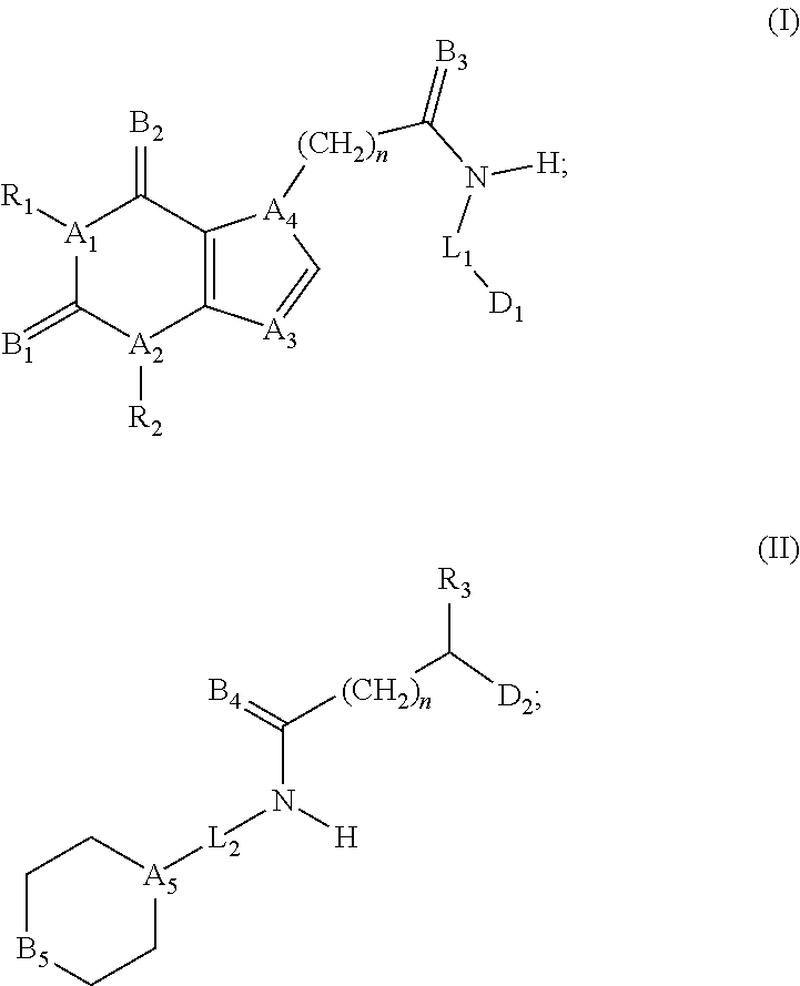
[A1]1([R1])C(=[B1])[A2]([R2])C2=C(C1=[B2])[A4]([(CH2)n]C(=[B3])N([L1][D1])[H])C=[A3]2.C1[B5]CC[A5]([L2]N([H])C(=[B4])[(CH2)n]C([R3])[D2])C1
